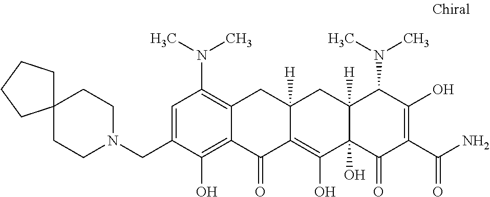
C1=C(CN2CCC3(CC2)CCCC3)C(O)=C2C(=C1N(C)C)CC1([H])C(=C(O)C3(O)C([H])(C1)C(N(C)C)C(O)=C(C(N)=O)C3=O)C2=O
